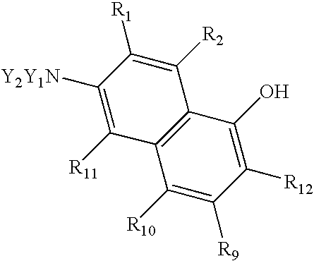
C1([R12])=C(O)C2=C(C([R10])=C1[R9])C([R11])=C([Y2Y1N])C([R1])=C2[R2]
